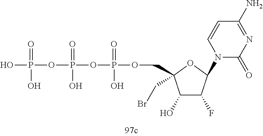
O(P(=O)(O)OCC1(CBr)C(O)C(F)C(N2C(=O)N=C(N)C=C2)O1)P(OP(O)(=O)O)(=O)O
